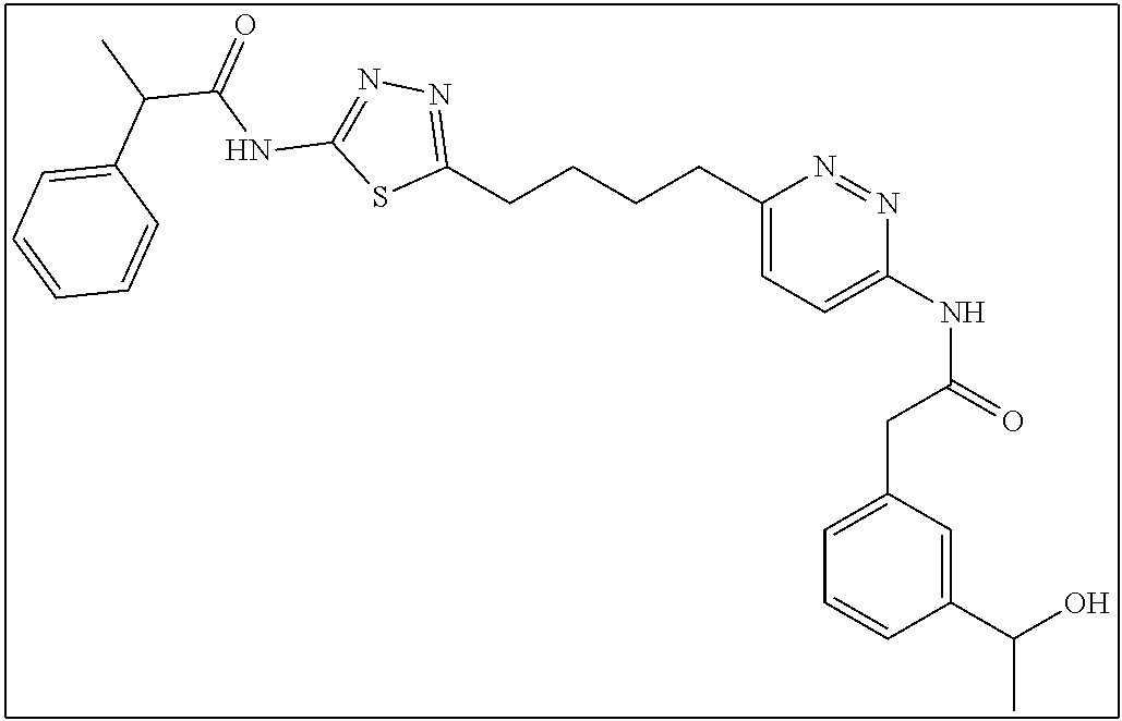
C1(CCCCC2=NN=C(NC(=O)C(C)C3=CC=CC=C3)S2)=CC=C(NC(=O)CC2=CC=CC(C(O)C)=C2)N=N1
